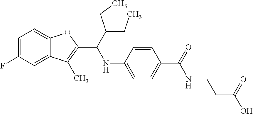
C1=C(F)C=C2C(=C1)OC(C(NC1=CC=C(C(=O)NCCC(O)=O)C=C1)C(CC)CC)=C2C
